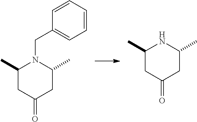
C1(C)CC(=O)CC(C)N1CC1=CC=CC=C1.C1(C)CC(=O)CC(C)N1
